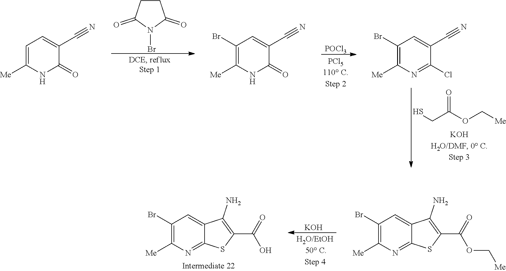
[POCl3].C1CC(=O)N(Br)C1=O.O=C(OC[Me])CS.C1=C([Me])NC(=O)C(C#N)=C1.C1(Br)=C([Me])NC(=O)C(C#N)=C1.C1(Br)=C([Me])N=C(Cl)C(C#N)=C1.[KOH].C1(Br)=C([Me])N=C2C(=C1)C(N)=C(C(=O)O)S2.C1(Br)=C([Me])N=C2C(=C1)C(N)=C(C(=O)OC[Me])S2
